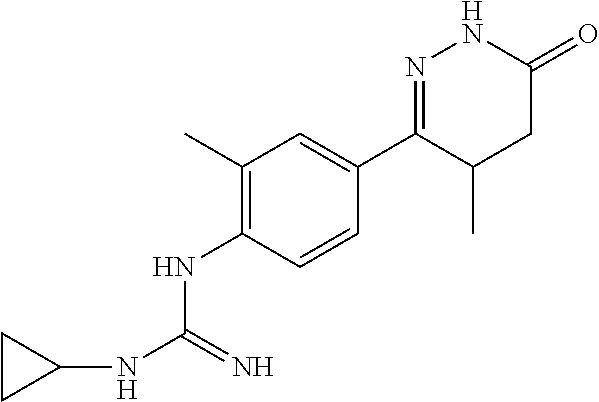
C1(C)=C(NC(NC2CC2)=N)C=CC(C2=NNC(=O)CC2C)=C1
